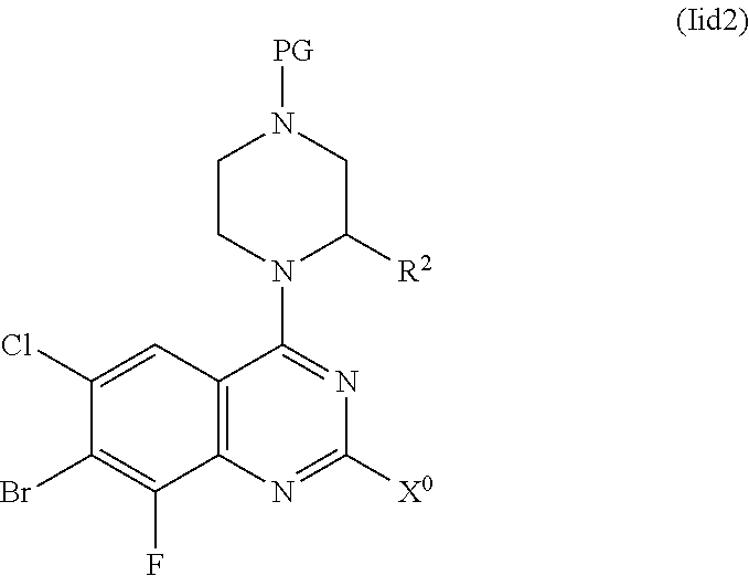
C12=C(N=C([X0])N=C1N1CCN([PG])CC1[R2])C(F)=C(Br)C(Cl)=C2
